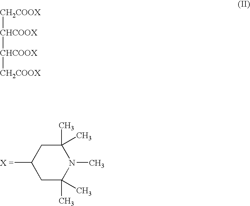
[CH2COOX][CHCOOX][CHCOOX][CH2COOX].C1([X =])CC(C)(C)N(C)C(C)(C)C1
